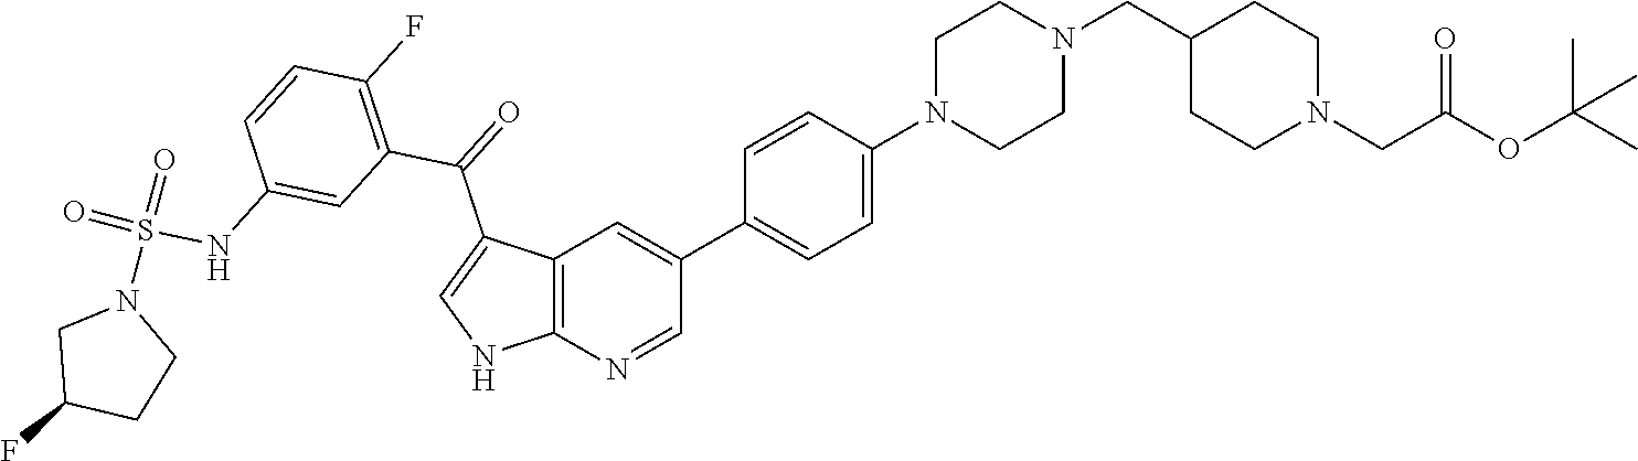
C12=C(N=CC(C3=CC=C(N4CCN(CC5CCN(CC(OC(C)(C)C)=O)CC5)CC4)C=C3)=C1)NC=C2C(C1=C(F)C=CC(NS(N2CC(F)CC2)(=O)=O)=C1)=O
